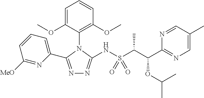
N1=C(C2=CC=CC([MeO])=N2)N(C2=C(OC)C=CC=C2OC)C(NS(C(C)C(OC(C)C)C2=NC=C(C)C=N2)(=O)=O)=N1
